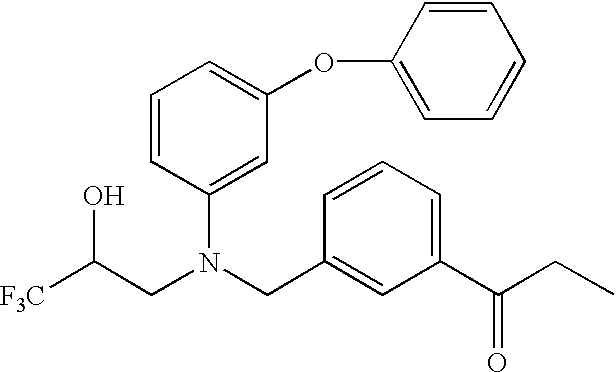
[F3C]C(CN(CC1=CC(C(CC)=O)=CC=C1)C1=CC(OC2=CC=CC=C2)=CC=C1)O
